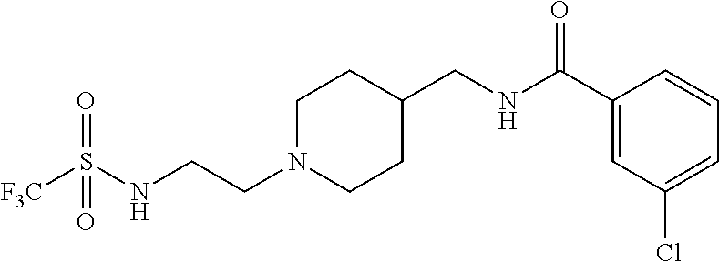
N(CCN1CCC(CNC(C2=CC(Cl)=CC=C2)=O)CC1)S([F3C])(=O)=O
